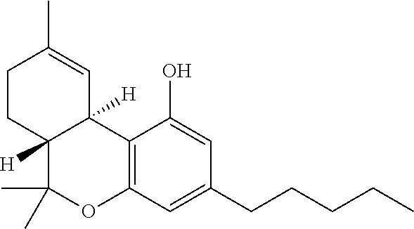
C12=C(C=C(CCCCC)C=C1O)OC(C)(C)C1([H])CCC(C)=CC21[H]
